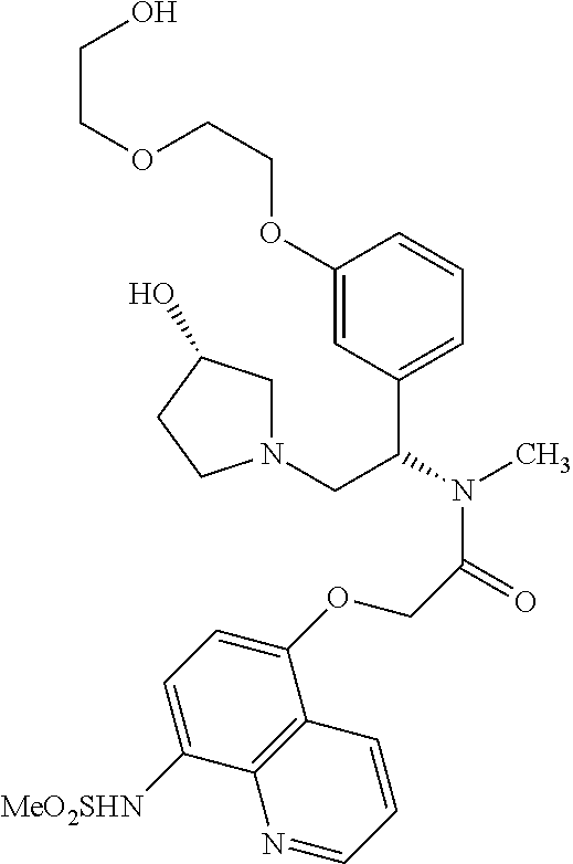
C1(OCCOCCO)=CC(C(N(C)C(=O)COC2=CC=C([MeO2SHN])C3=C2C=CC=N3)CN2CC(O)CC2)=CC=C1
